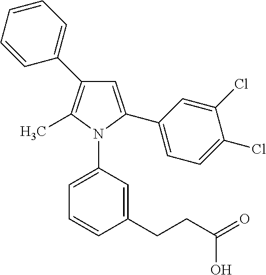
C1=C(C2=CC=C(Cl)C(Cl)=C2)N(C2=CC=CC(CCC(=O)O)=C2)C(C)=C1C1=CC=CC=C1
